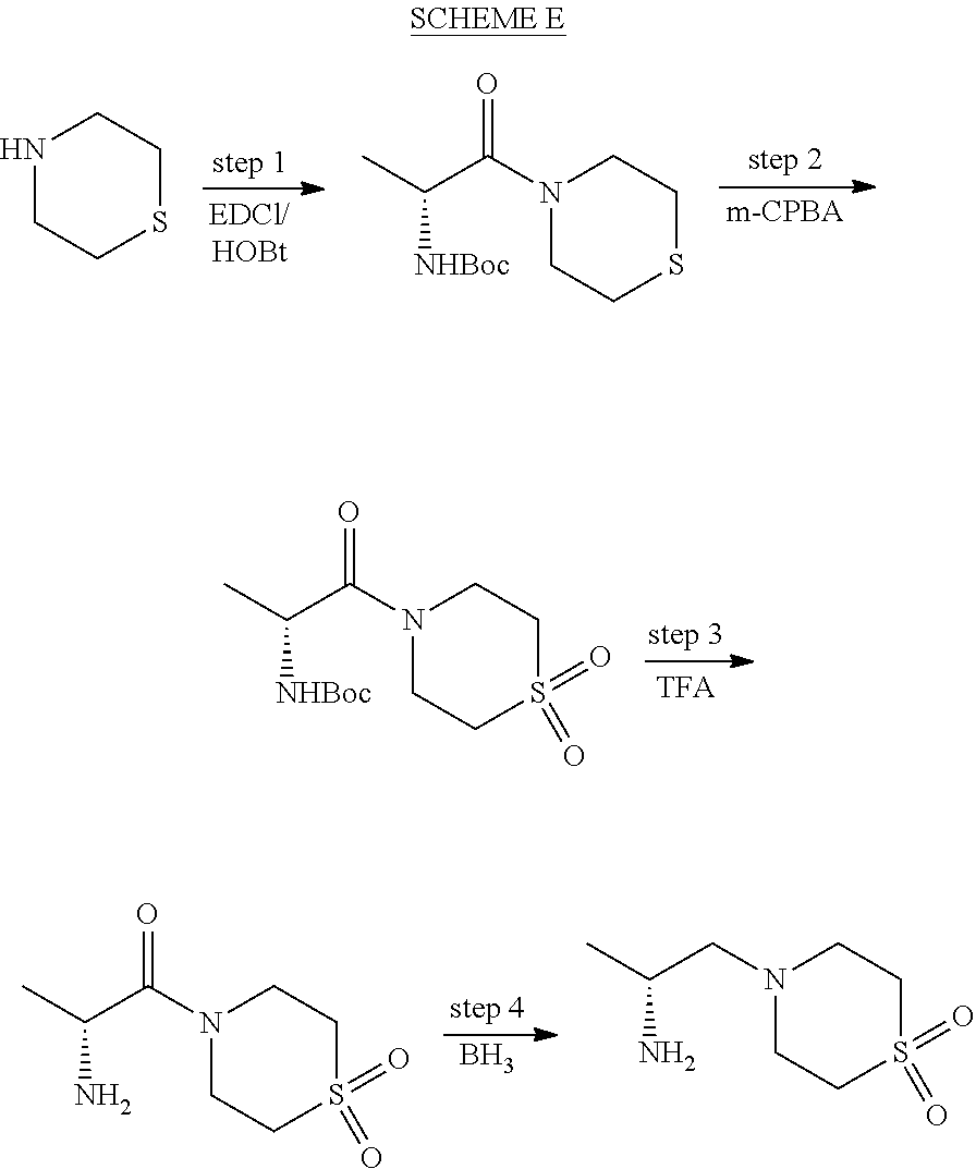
N1CCSCC1.O=C(N1CCSCC1)C(C)[NHBoc].O=C(N1CCS(=O)(=O)CC1)C(C)[NHBoc].B.O=C(N1CCS(=O)(=O)CC1)C(C)N.C(N1CCS(=O)(=O)CC1)C(C)N
